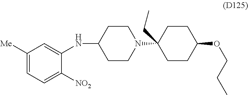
C1([Me])=CC=C([NO2])C(NC2CCN(C3(CC)CCC(OCCC)CC3)CC2)=C1
